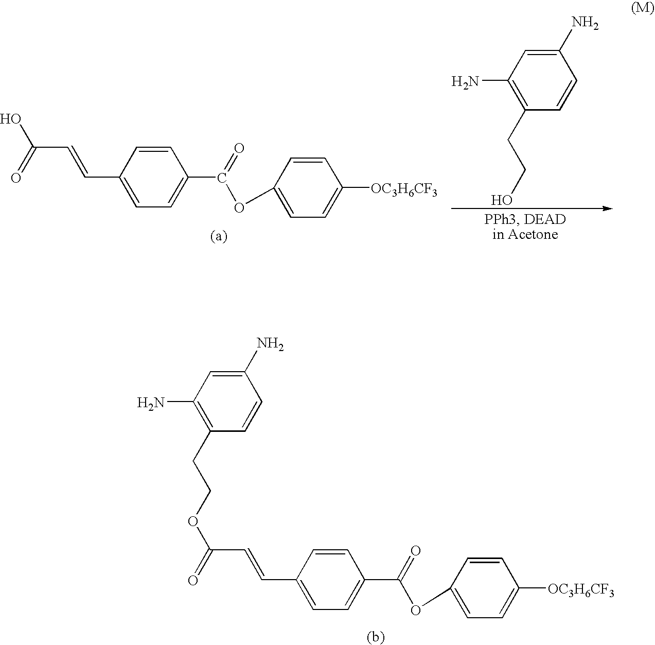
C1=CC(C=CC(O)=O)=CC=C1C(=O)OC1=CC=C([OC3H6CF3])C=C1.C1(N)=CC(N)=C(CCO)C=C1.C1=CC(C=CC(OCCC2=C(N)C=C(N)C=C2)=O)=CC=C1C(=O)OC1=CC=C([OC3H6CF3])C=C1
